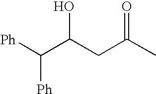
[Ph]C([Ph])C(CC(C)=O)O
